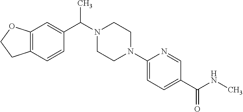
C12=C(C=CC(C(N3CCN(C4=CC=C(C(NC)=O)C=N4)CC3)C)=C1)CCO2
